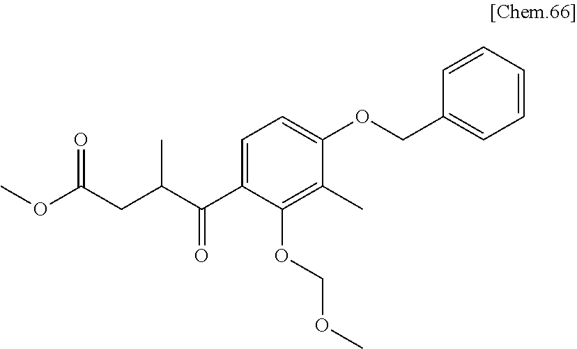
C1(C(C(CC(OC)=O)C)=O)=CC=C(OCC2=CC=CC=C2)C(C)=C1OCOC
